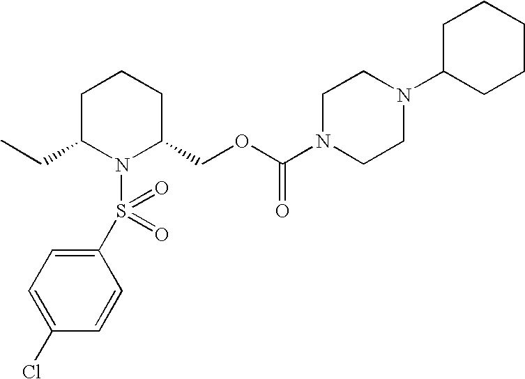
C1C(CC)N(S(C2=CC=C(Cl)C=C2)(=O)=O)C(COC(=O)N2CCN(C3CCCCC3)CC2)CC1
